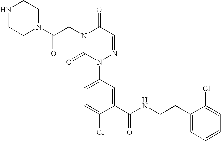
N1(CC(N2CCNCC2)=O)C(=O)N(C2=CC=C(Cl)C(C(NCCC3=CC=CC=C3Cl)=O)=C2)N=CC1=O
